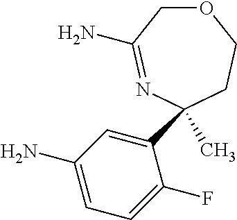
O1CC(N)=NC(C)(C2=CC(N)=CC=C2F)CC1
